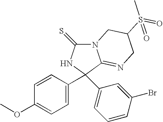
N12C(=S)NC(C3=CC=C(OC)C=C3)(C3=CC=CC(Br)=C3)C1=NCC(S(C)(=O)=O)C2
